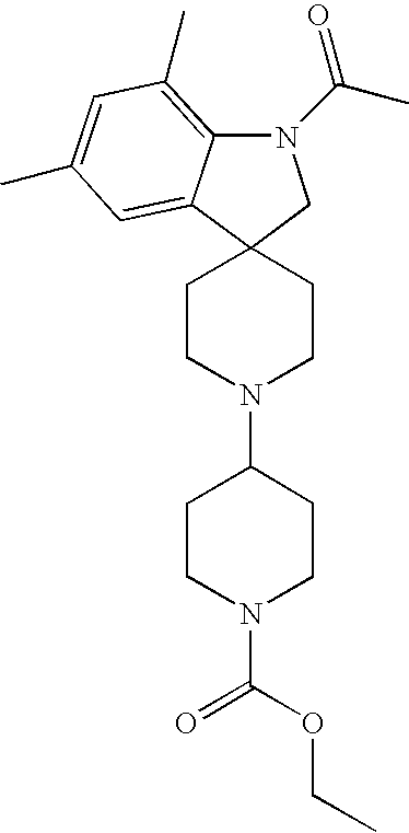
N1(C(C)=O)C2=C(C)C=C(C)C=C2C2(C1)CCN(C1CCN(C(OCC)=O)CC1)CC2
